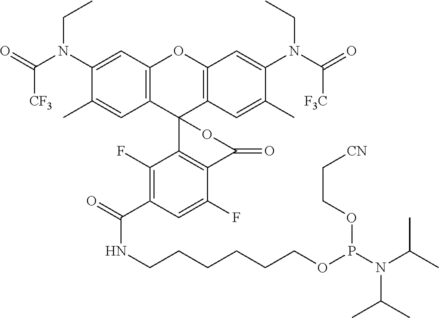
C12=C(C=C(N(C(=O)[CF3])CC)C(C)=C1)OC1=C(C23C2=C(C(F)=CC(C(=O)NCCCCCCOP(N(C(C)C)C(C)C)OCC[CN])=C2F)C(=O)O3)C=C(C)C(N(C(=O)[F3C])CC)=C1
